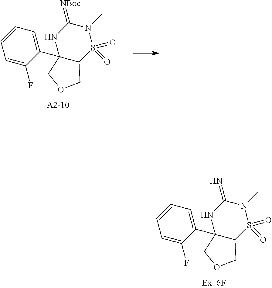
C1=CC=C(F)C(C23NC(=N)N(C)S(=O)(=O)C2COC3)=C1.C1=CC=C(F)C(C23NC(=[NBoc])N(C)S(=O)(=O)C2COC3)=C1
